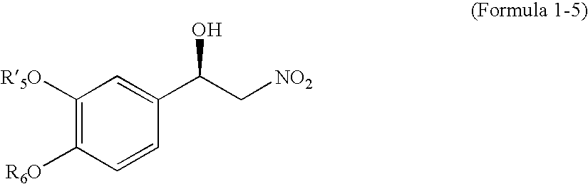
C1([R5O])=C([R6O])C=CC(C(C[NO2])O)=C1
